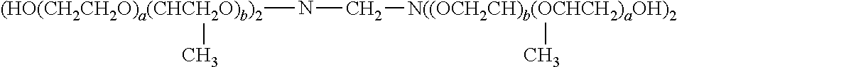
[(HO(CH2CH2O)a(CHCH2O)b)2](NC[N((OCH2CH)b(OCHCH2)aOH)2]C)C
